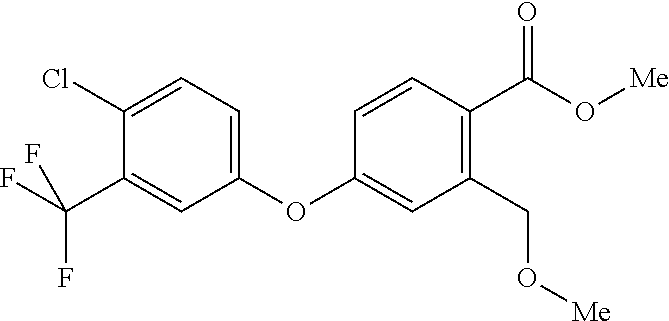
C1(Cl)=CC=C(OC2=CC(CO[Me])=C(C(O[Me])=O)C=C2)C=C1C(F)(F)F
